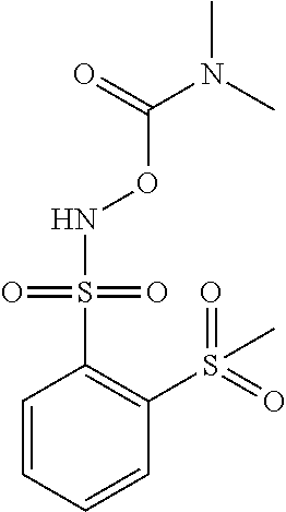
N(OC(=O)N(C)C)S(C1=C(S(C)(=O)=O)C=CC=C1)(=O)=O
